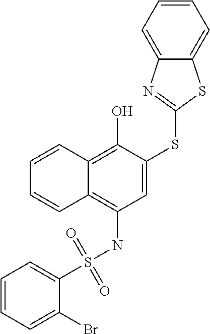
C1=C(SC2=NC3=CC=CC=C3S2)C(O)=C2C(=C1NS(C1=CC=CC=C1Br)(=O)=O)C=CC=C2
